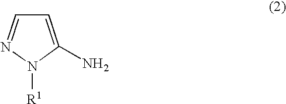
C1=C(N)N([R1])N=C1
